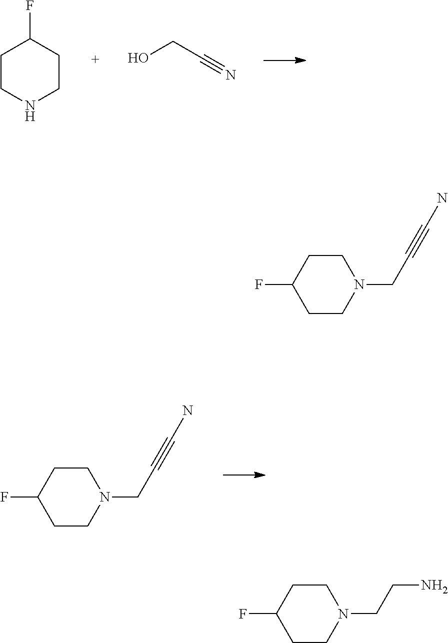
C1CNCCC1F.OCC#N.C1CN(CC#CN)CCC1F.C1CN(CC#CN)CCC1F.C1CN(CCN)CCC1F
